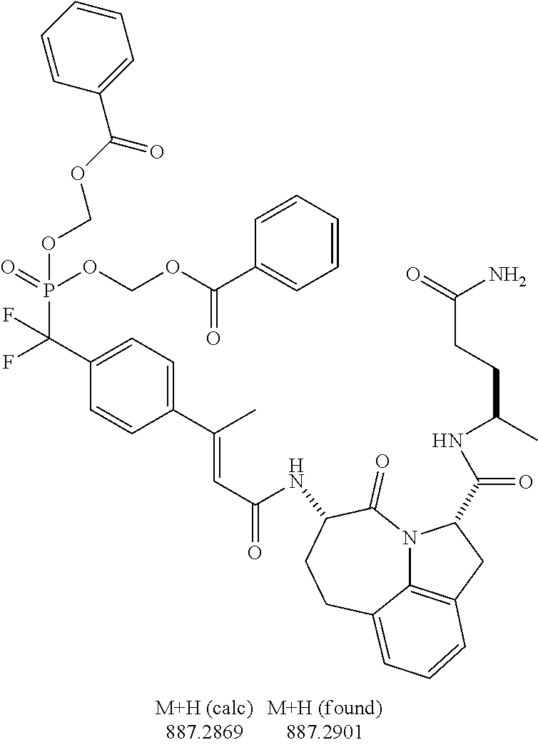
C1(C(F)(P(=O)(OCOC(=O)C2=CC=CC=C2)OCOC(C2=CC=CC=C2)=O)F)=CC=C(C(C)=CC(=O)NC2C(=O)N3C4=C(CC3C(=O)NC(C)CCC(N)=O)C=CC=C4CC2)C=C1
